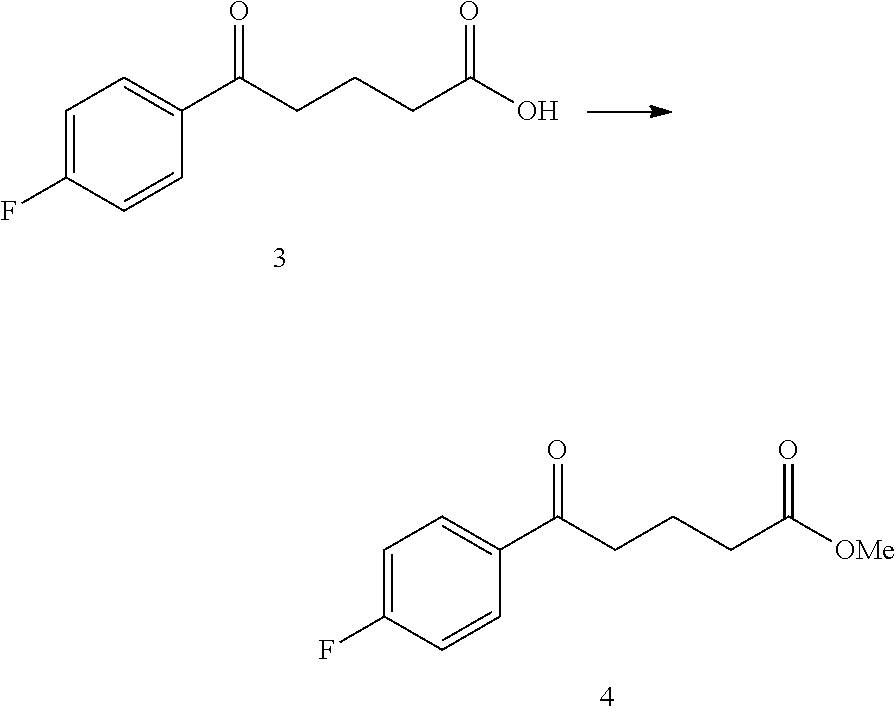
C1=C(F)C=CC(C(CCCC(O)=O)=O)=C1.C1=C(F)C=CC(C(CCCC([OMe])=O)=O)=C1
